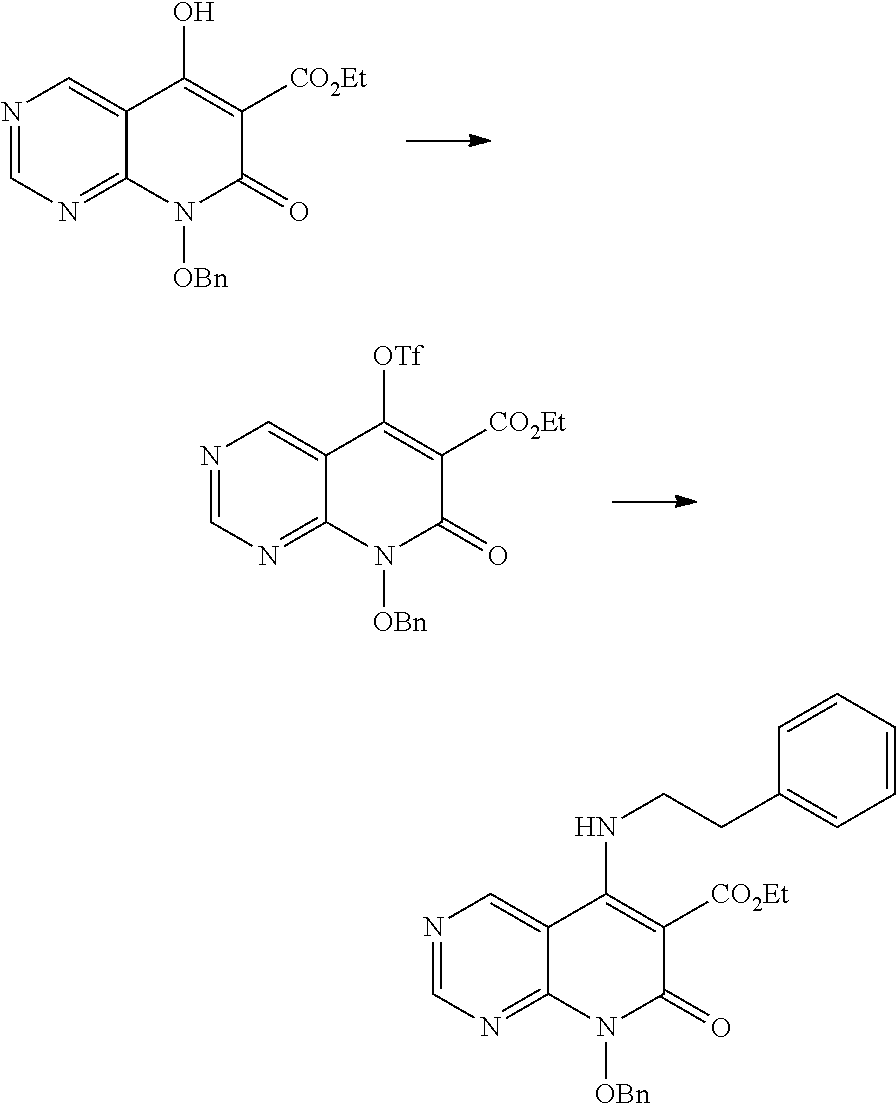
N1=CN=C2C(=C1)C(O)=C([CO2Et])C(=O)N2[OBn].N1=CN=C2C(=C1)C([OTf])=C([CO2Et])C(=O)N2[OBn].N1=CN=C2C(=C1)C(NCCC1=CC=CC=C1)=C([CO2Et])C(=O)N2[OBn]
